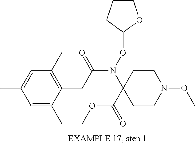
N(C(CC1=C(C)C=C(C)C=C1C)=O)(C1(C(OC)=O)CCN(OC)CC1)OC1OCCC1
